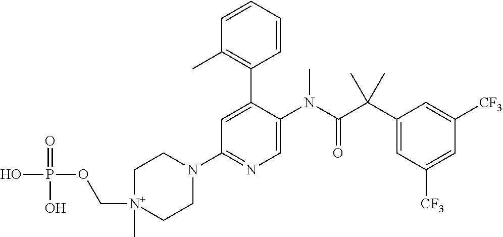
C1[N+](COP(O)(=O)O)(C)CCN(C2=NC=C(N(C(C(C3=CC([CF3])=CC([CF3])=C3)(C)C)=O)C)C(C3=C(C)C=CC=C3)=C2)C1
